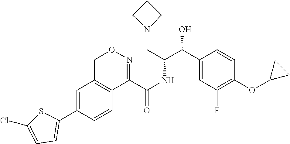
C1=C(C2=CC=C(Cl)S2)C=CC2=C1CON=C2C(NC(C(C1=CC(F)=C(OC2CC2)C=C1)O)CN1CCC1)=O
